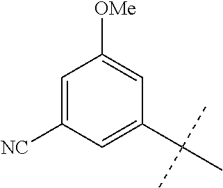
C1=C([NC])C=C(C(C)(C)C)C=C1[OMe]
